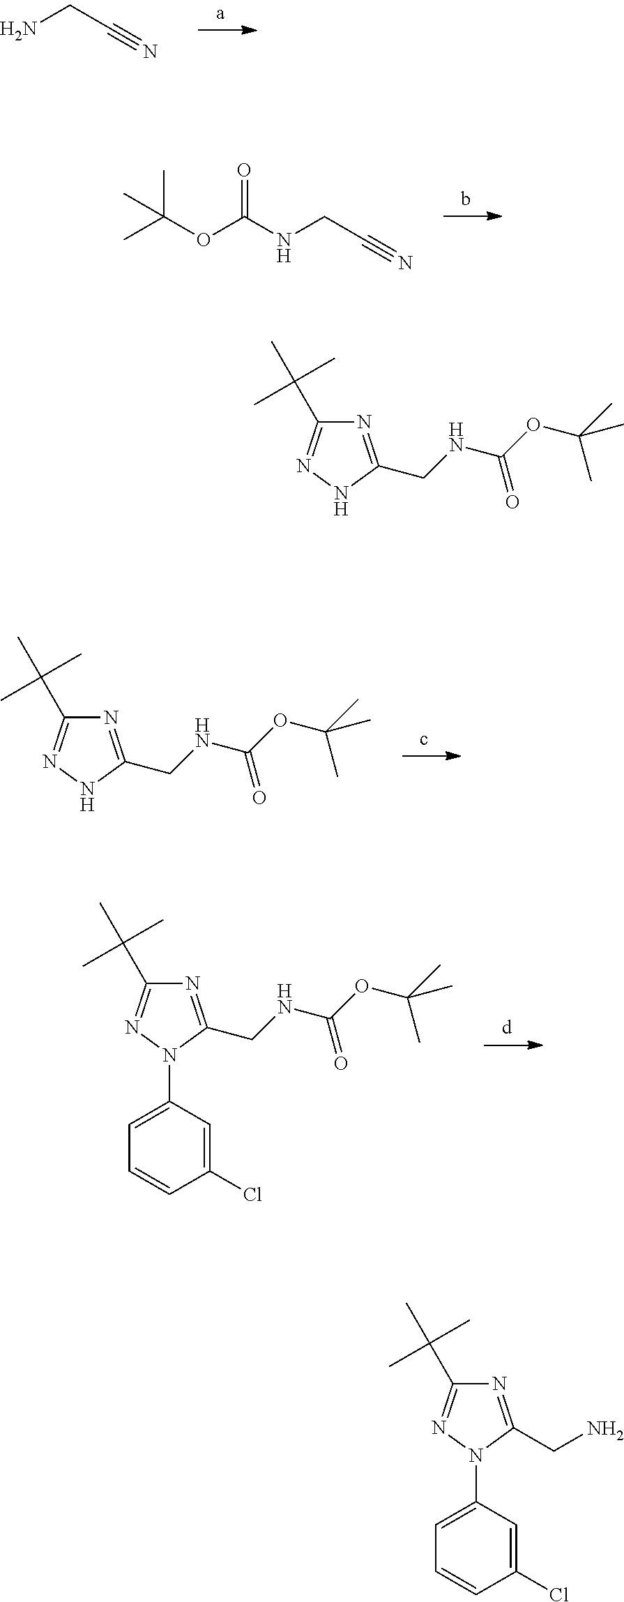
NCC#N.N(CC#N)C(OC(C)(C)C)=O.N1=C(CNC(OC(C)(C)C)=O)N(C2=CC=CC(Cl)=C2)N=C1C(C)(C)C.C(NC(OC(C)(C)C)=O)C1=NC(C(C)(C)C)=NN1.N1=C(CN)N(C2=CC=CC(Cl)=C2)N=C1C(C)(C)C.N1=C(CNC(OC(C)(C)C)=O)NN=C1C(C)(C)C
